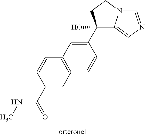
C1(C(NC)=O)=CC2=C(C=C1)C=C(C1(O)C3=CN=CN3CC1)C=C2
